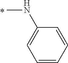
C1(NC)=CC=CC=C1
